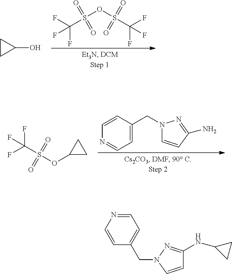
C1CC1O.C(F)(F)(S(OS(C(F)(F)F)(=O)=O)(=O)=O)F.C(F)(F)(S(OC1CC1)(=O)=O)F.C1=CC(CN2C=CC(N)=N2)=CC=N1.C1=CN(CC2=CC=NC=C2)N=C1NC1CC1
